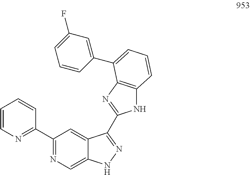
C1=CN=C(C2=NC=C3C(=C2)C(C2=NC4=C(N2)C=CC=C4C2=CC(F)=CC=C2)=NN3)C=C1
